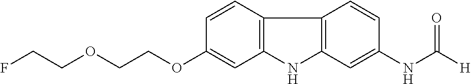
O(CCOC1=CC2=C(C=C1)C1=C(N2)C=C(NC([H])=O)C=C1)CCF
